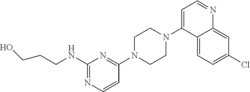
N(C1=NC=CC(N2CCN(C3=CC=NC4=CC(Cl)=CC=C34)CC2)=N1)CCCO
